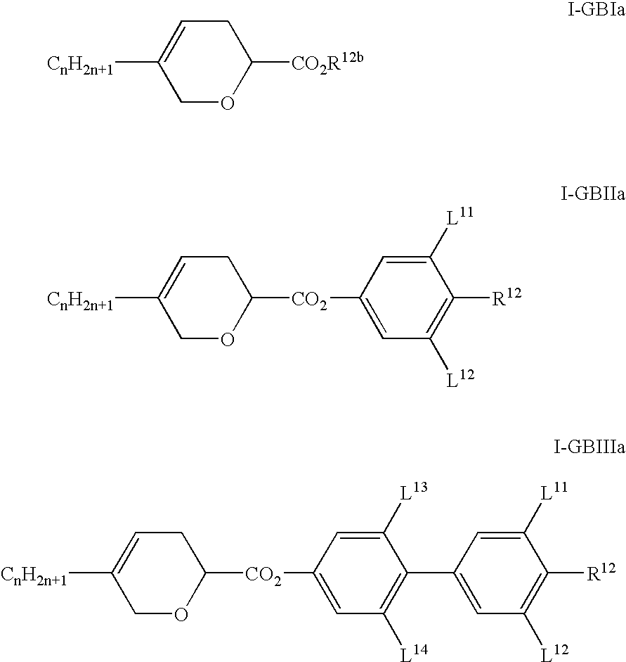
C1C=C([CnH2n+1])COC1[CO2R12b].C1C=C([CnH2n+1])COC1[CO2]C1=CC([L12])=C([R12])C([L11])=C1.C1C=C([CnH2n+1])COC1[CO2]C1=CC([L14])=C(C2=CC([L12])=C([R12])C([L11])=C2)C([L13])=C1
